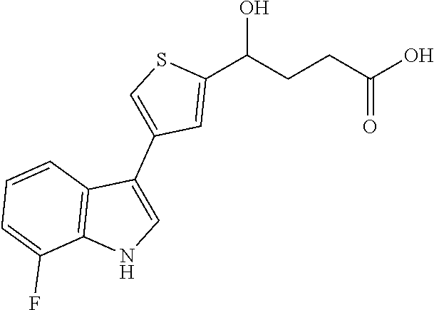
C1(C(CCC(O)=O)O)=CC(C2=CNC3=C2C=CC=C3F)=CS1
